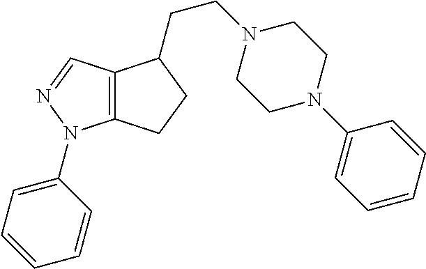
C12=C(C=NN1C1=CC=CC=C1)C(CCN1CCN(C3=CC=CC=C3)CC1)CC2
